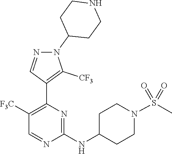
N1=CC([F3C])=C(C2=C([CF3])N(C3CCNCC3)N=C2)N=C1NC1CCN(S(=O)(=O)C)CC1
